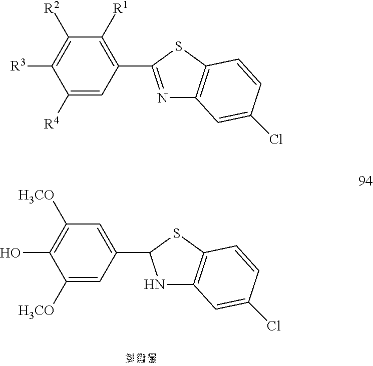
C1([H3CO])=CC(C2NC3=C(S2)C=CC(Cl)=C3)=CC([H3CO])=C1O.C1([R4])=CC(C2=NC3=C(S2)C=CC(Cl)=C3)=C([R1])C([R2])=C1[R3]
